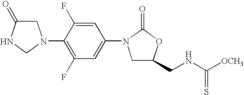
C1C(=O)NCN1C1=C(F)C=C(N2CC(CNC([OCH3])=S)OC2=O)C=C1F
